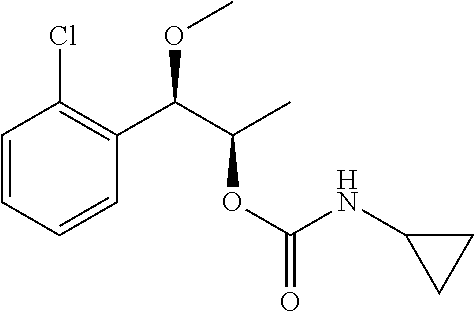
C1=CC=CC(C(C(C)OC(=O)NC2CC2)OC)=C1Cl
